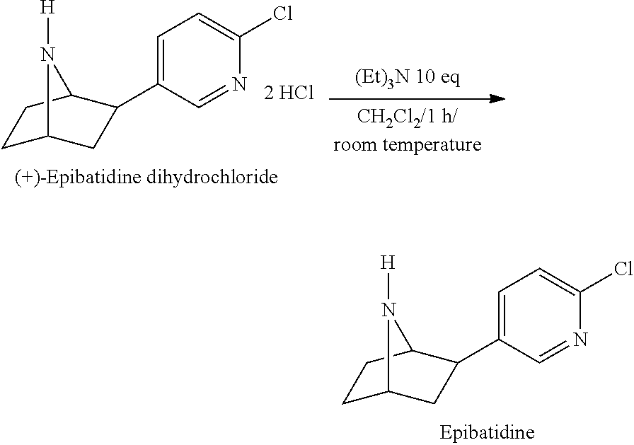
C1C2CC(C3=CC=C(Cl)N=C3)C(C1)N2[H].C1C2CC(C3=CC=C(Cl)N=C3)C(C1)N2[H]
